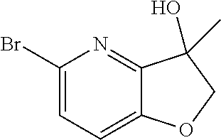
C1(Br)=CC=C2C(=N1)C(C)(O)CO2
